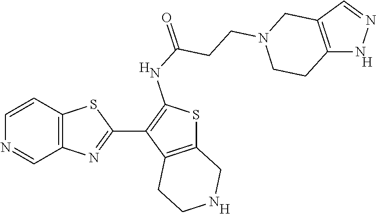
C12=C(C=CN=C1)SC(C1=C(NC(=O)CCN3CCC4=C(C3)C=NN4)SC3=C1CCNC3)=N2.[H].[H].[H]
